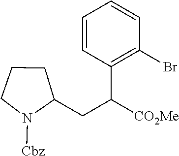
C1=CC(C([CO2Me])CC2CCCN2[Cbz])=C(Br)C=C1
